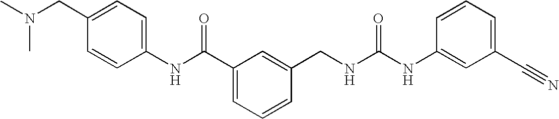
C1(NC(C2=CC=CC(CNC(NC3=CC(C#N)=CC=C3)=O)=C2)=O)=CC=C(CN(C)C)C=C1
